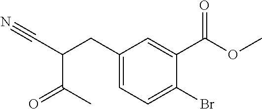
O=C(C(C#N)CC1=CC=C(Br)C(C(OC)=O)=C1)C
